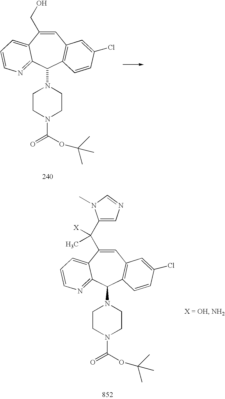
C1=C(CO)C2=CC=CN=C2C(N2CCN(C(=O)OC(C)(C)C)CC2)C2=C1C=C(Cl)C=C2.C1=C(C(C2=CN=CN2C)([X])C)C2=CC=CN=C2C(N2CCN(C(=O)OC(C)(C)C)CC2)C2=C1C=C(Cl)C=C2
